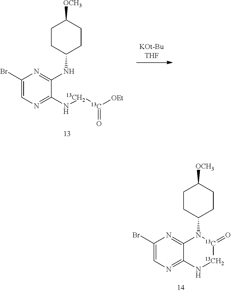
C1(Br)=CN=C(N[13CH2][13C]([OEt])=O)C(NC2CCC([OCH3])CC2)=N1.C1(Br)=CN=C2C(=N1)N(C1CCC([OCH3])CC1)[13C](=O)[13CH2]N2
